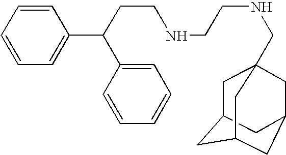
C(CCNCCNCC12CC3CC(C1)CC(C3)C2)(C1=CC=CC=C1)C1=CC=CC=C1
